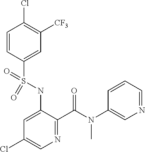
C1=CC(S(NC2=CC(Cl)=CN=C2C(=O)N(C)C2=CN=CC=C2)(=O)=O)=CC([CF3])=C1Cl
